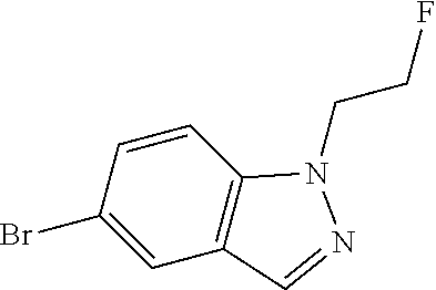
C1=CC2=C(C=C1Br)C=NN2CCF
